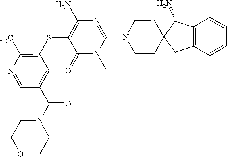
N1(C)C(N2CCC3(C(N)C4=C(C=CC=C4)C3)CC2)=NC(N)=C(SC2=C([F3C])N=CC(C(N3CCOCC3)=O)=C2)C1=O
